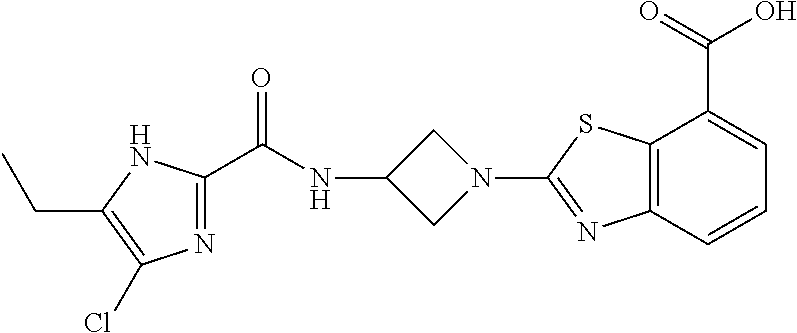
C1(N2CC(NC(=O)C3=NC(Cl)=C(CC)N3)C2)=NC2=C(S1)C(C(O)=O)=CC=C2
